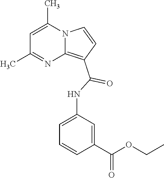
C1=C(C)N2C(=C(C(=O)NC3=CC=CC(C(OCC)=O)=C3)C=C2)N=C1C
